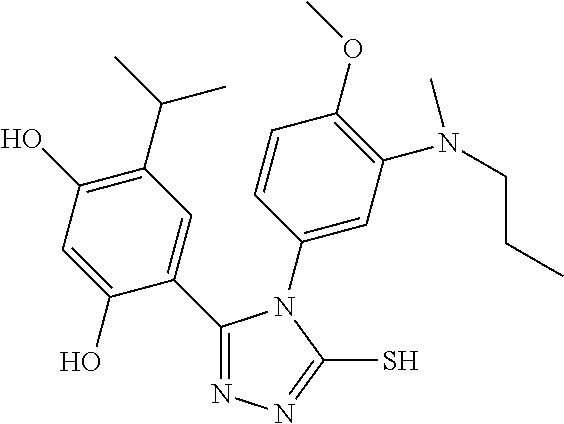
C1(C(C)C)=C(O)C=C(O)C(C2=NN=C(S)N2C2=CC(N(C)CCC)=C(OC)C=C2)=C1
